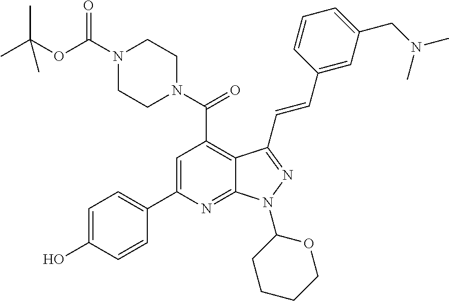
C1=C(C2=CC=C(O)C=C2)N=C2C(=C1C(N1CCN(C(OC(C)(C)C)=O)CC1)=O)C(C=CC1=CC(CN(C)C)=CC=C1)=NN2C1CCCCO1
